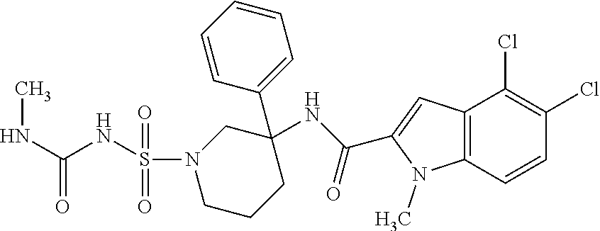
C12=C(C=CC(Cl)=C1Cl)N(C)C(C(NC1(C3=CC=CC=C3)CN(S(NC(NC)=O)(=O)=O)CCC1)=O)=C2
